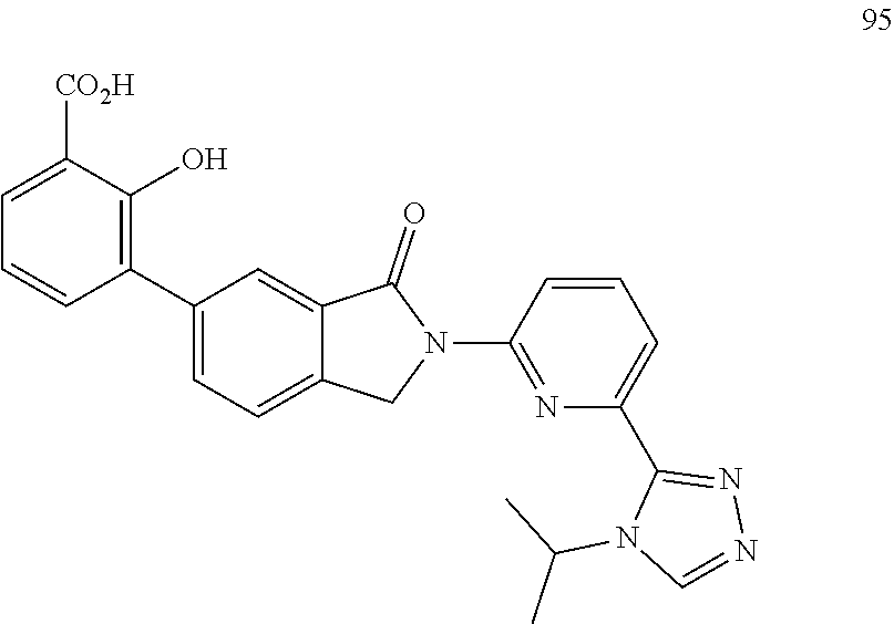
C1=C([CO2H])C(O)=C(C2=CC=C3C(=C2)C(=O)N(C2=NC(C4=NN=CN4C(C)C)=CC=C2)C3)C=C1
